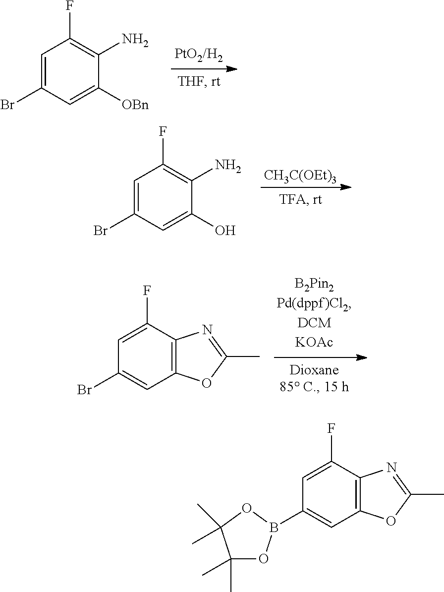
C1=C(Br)C=C([OBn])C(N)=C1F.C1=C(Br)C=C(O)C(N)=C1F.[CH3C(OEt)3].C1=C(F)C2=C(C=C1Br)OC(C)=N2.C1=C(F)C2=C(C=C1B1OC(C)(C)C(C)(C)O1)OC(C)=N2
